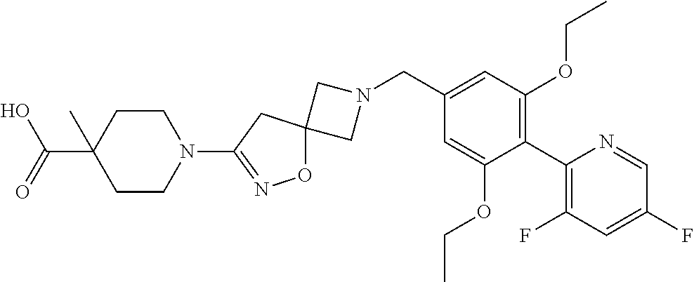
C1N(CC2=CC(OCC)=C(C3=C(F)C=C(F)C=N3)C(OCC)=C2)CC12ON=C(N1CCC(C(O)=O)(C)CC1)C2
